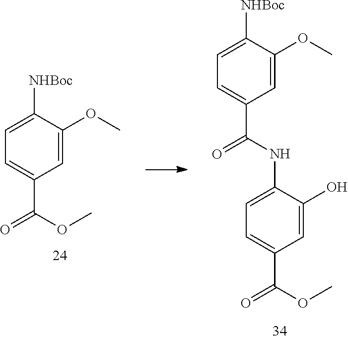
C1=C([NHBoc])C(OC)=CC(C(=O)NC2=CC=C(C(=O)OC)C=C2O)=C1.C1=C([NHBoc])C(OC)=CC(C(=O)OC)=C1
